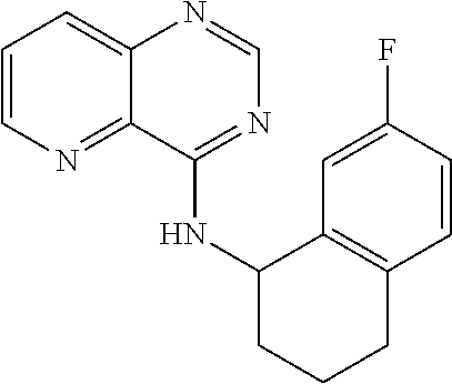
C1=CN=C2C(=C1)N=CN=C2NC1CCCC2=C1C=C(F)C=C2
